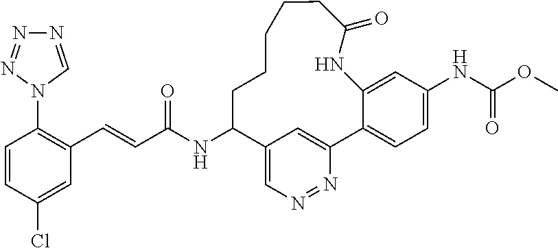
C1=CC(Cl)=CC(C=CC(NC2C3=CN=NC(=C3)C3=CC=C(NC(OC)=O)C=C3NC(=O)CCCCC2)=O)=C1N1C=NN=N1
